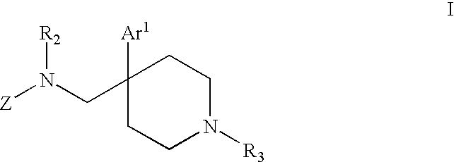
C1([Ar1])(CN([Z])[R2])CCN([R3])CC1
